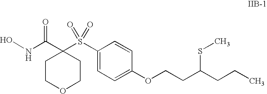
ONC(C1(S(=O)(=O)C2=CC=C(OCCC(CCC)SC)C=C2)CCOCC1)=O
